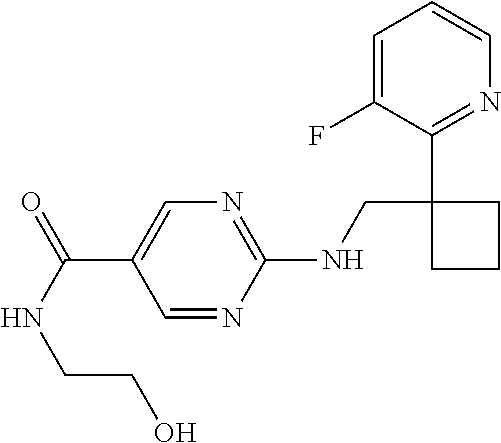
C1=C(F)C(C2(CNC3=NC=C(C(NCCO)=O)C=N3)CCC2)=NC=C1
